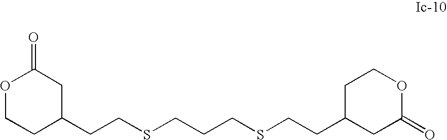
C1(CCSCCCSCCC2CC(=O)OCC2)CC(=O)OCC1
